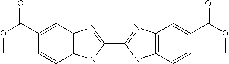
C1=C(C(=O)OC)C=CC2=C1N=C(C1=NC3=C(N1)C=CC(C(=O)OC)=C3)N2
